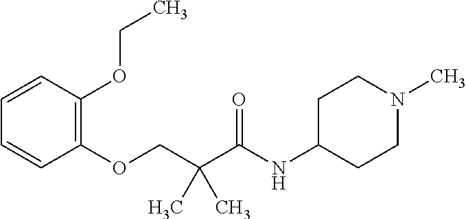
C1=CC(OCC)=C(OCC(C(NC2CCN(C)CC2)=O)(C)C)C=C1
